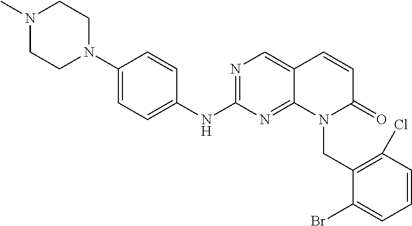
N1=C(NC2=CC=C(N3CCN(C)CC3)C=C2)N=C2C(=C1)C=CC(=O)N2CC1=C(Cl)C=CC=C1Br
